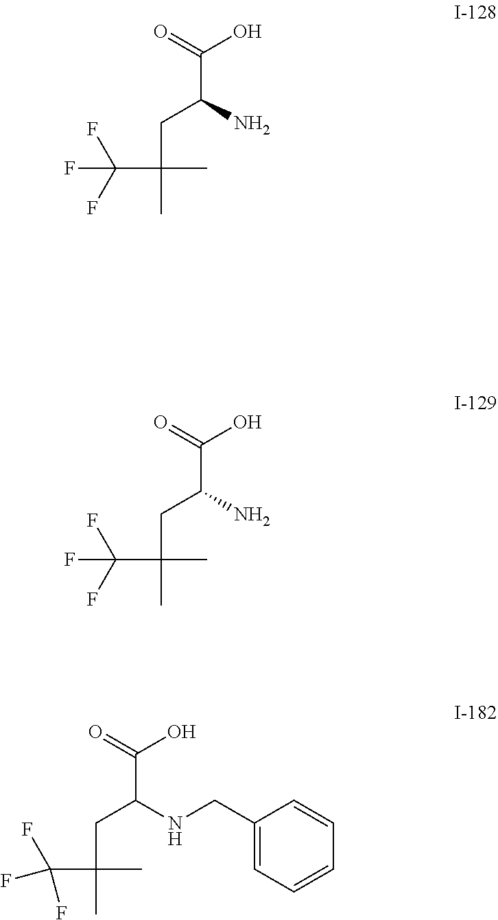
C(C(CC(C(F)(F)F)(C)C)N)(O)=O.C(C(CC(C(F)(F)F)(C)C)N)(O)=O.C(C(CC(C(F)(F)F)(C)C)NCC1=CC=CC=C1)(O)=O
